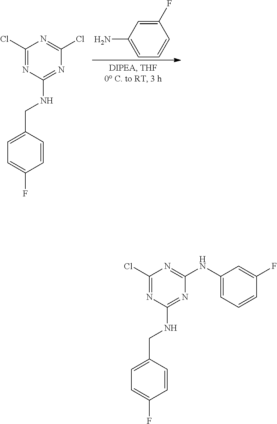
C1(Cl)=NC(NCC2=CC=C(F)C=C2)=NC(NC2=CC=CC(F)=C2)=N1.C1(F)=CC(N)=CC=C1.C1(Cl)=NC(NCC2=CC=C(F)C=C2)=NC(Cl)=N1
